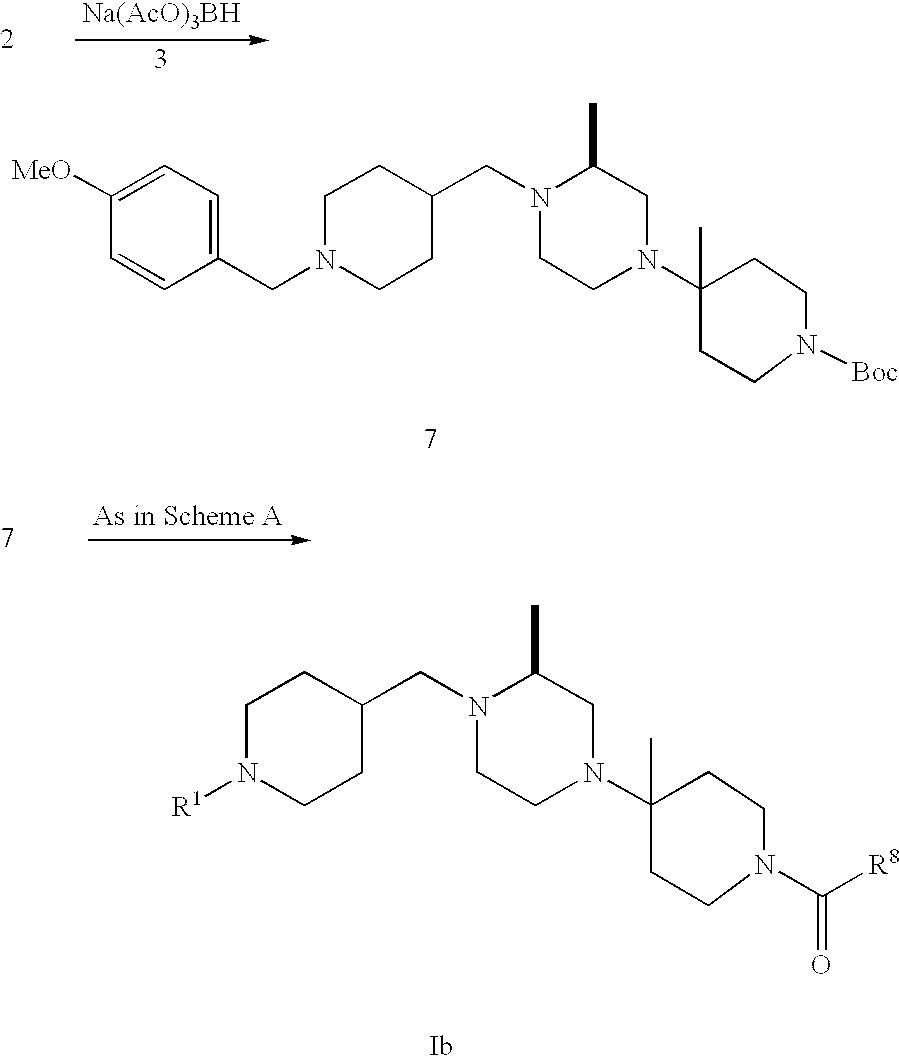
C1=C([MeO])C=CC(CN2CCC(CN3CCN(C4(C)CCN([Boc])CC4)CC3C)CC2)=C1.[Na(AcO)3BH].N1([R1])CCC(CN2CCN(C3(C)CCN(C([R8])=O)CC3)CC2C)CC1
